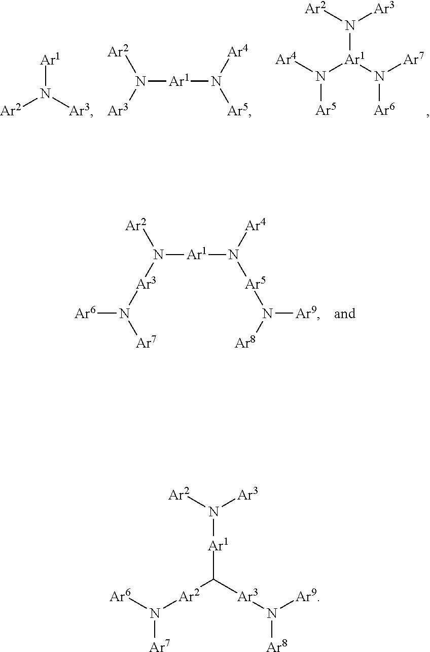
N([Ar1]C([Ar2]N([Ar6])[Ar7])[Ar3]N([Ar9])[Ar8])([Ar2])[Ar3].N([Ar1](N([Ar7])[Ar6])N([Ar4])[Ar5])([Ar2])[Ar3].[Ar1]N([Ar3])[Ar2].N([Ar1]N([Ar5])[Ar4])([Ar3])[Ar2].N([Ar1]N([Ar5]N([Ar9])[Ar8])[Ar4])([Ar3]N([Ar6])[Ar7])[Ar2]
